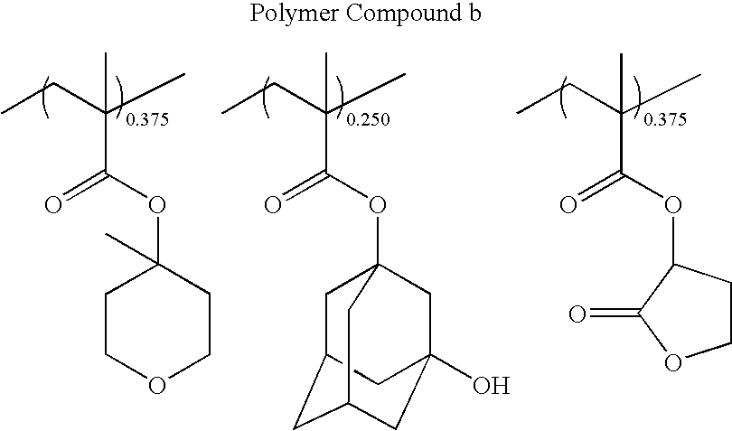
CCC(C)(C)C(OC1(C)CCOCC1)=O.CCC(C)(C)C(OC12CC3CC(CC(O)(C1)C3)C2)=O.CCC(C)(C)C(OC1CCOC1=O)=O
